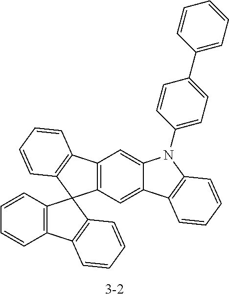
C12=C(C=C3C(=C1)N(C1=CC=C(C4=CC=CC=C4)C=C1)C1=C3C=CC=C1)C1(C3=C2C=CC=C3)C2=C(C3=C1C=CC=C3)C=CC=C2
